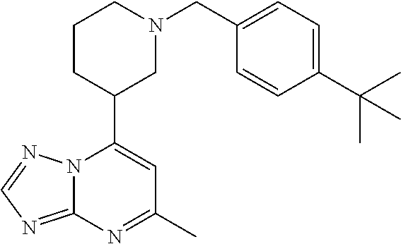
N12C(=NC=N1)N=C(C)C=C2C1CN(CC2=CC=C(C(C)(C)C)C=C2)CCC1
